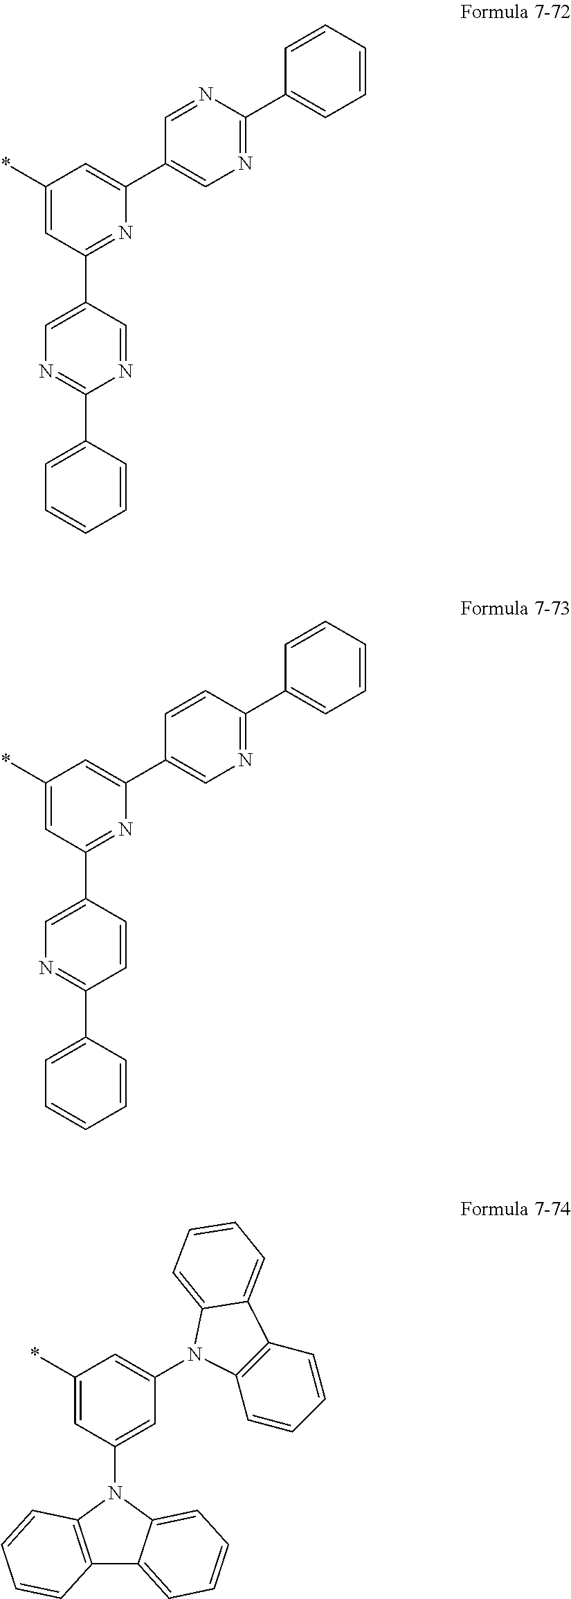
C1(*)=CC(C2=CN=C(C3=CC=CC=C3)N=C2)=NC(C2=CN=C(C3=CC=CC=C3)N=C2)=C1.C1(*)=CC(C2=CN=C(C3=CC=CC=C3)C=C2)=NC(C2=CN=C(C3=CC=CC=C3)C=C2)=C1.C1(*)=CC(N2C3=CC=CC=C3C3=C2C=CC=C3)=CC(N2C3=C(C=CC=C3)C3=CC=CC=C32)=C1
